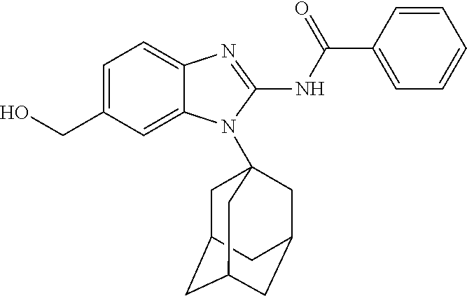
C1=C(CO)C=C2C(=C1)N=C(NC(C1=CC=CC=C1)=O)N2C12CC3CC(CC(C1)C3)C2
